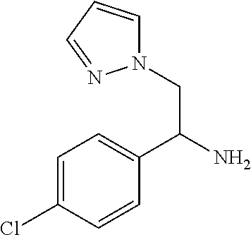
N1(CC(N)C2=CC=C(Cl)C=C2)C=CC=N1
